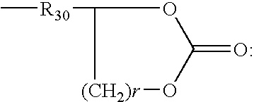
C[R30]C1OC(=O)O[(CH2)r]1
